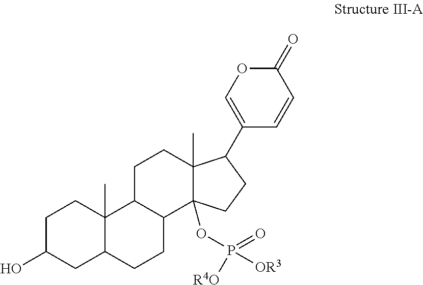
C1C(O)CC2C(C)(C1)C1C(CC2)C2(OP(=O)([OR3])[R4O])C(C)(CC1)C(C1=COC(=O)C=C1)CC2
